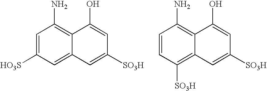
C1=C([HO3S])C=C2C(=C1N)C(O)=CC([SO3H])=C2.C1=CC([SO3H])=C2C(=C1N)C(O)=CC([SO3H])=C2
